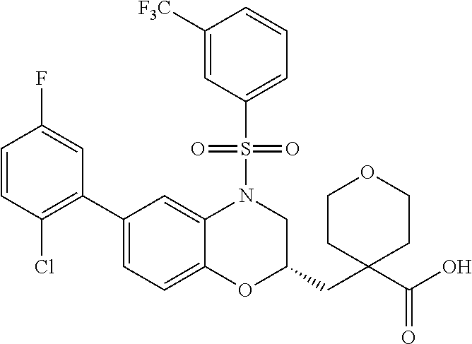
C1(C2=CC=C3C(=C2)N(S(C2=CC=CC([F3C])=C2)(=O)=O)CC(CC2(C(O)=O)CCOCC2)O3)=C(Cl)C=CC(F)=C1
